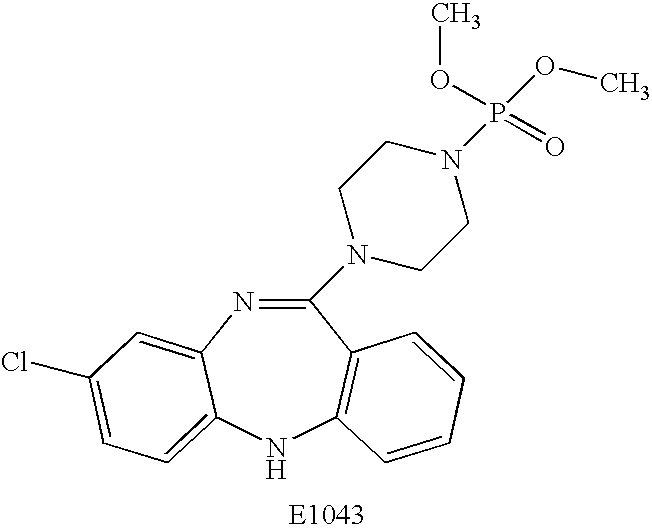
C1(N2CCN(P(OC)(=O)OC)CC2)=NC2=CC(Cl)=CC=C2NC2=C1C=CC=C2
